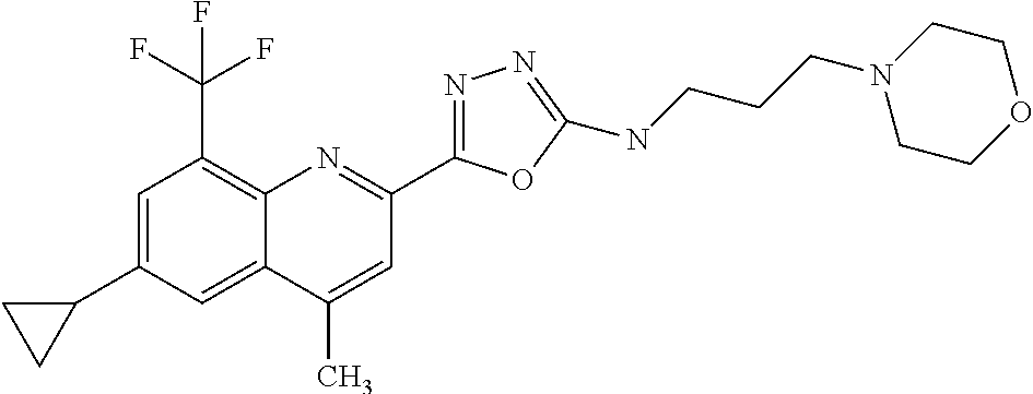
C1(C)=CC(C2=NN=C(NCCCN3CCOCC3)O2)=NC2=C(C(F)(F)F)C=C(C3CC3)C=C12
